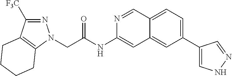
C(C(=O)NC1=CC2=CC(C3=CNN=C3)=CC=C2C=N1)N1N=C([F3C])C2=C1CCCC2
